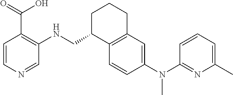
C1=CN=CC(NCC2C3=C(CCC2)C=C(N(C2=NC(C)=CC=C2)C)C=C3)=C1C(=O)O
